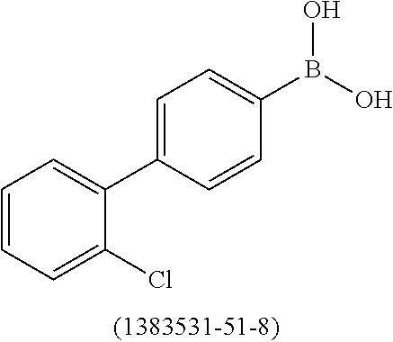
C1=CC=C(Cl)C(C2=CC=C(B(O)O)C=C2)=C1
